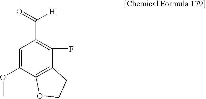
C1=C(OC)C2=C(C(F)=C1C(=O)[H])CCO2
